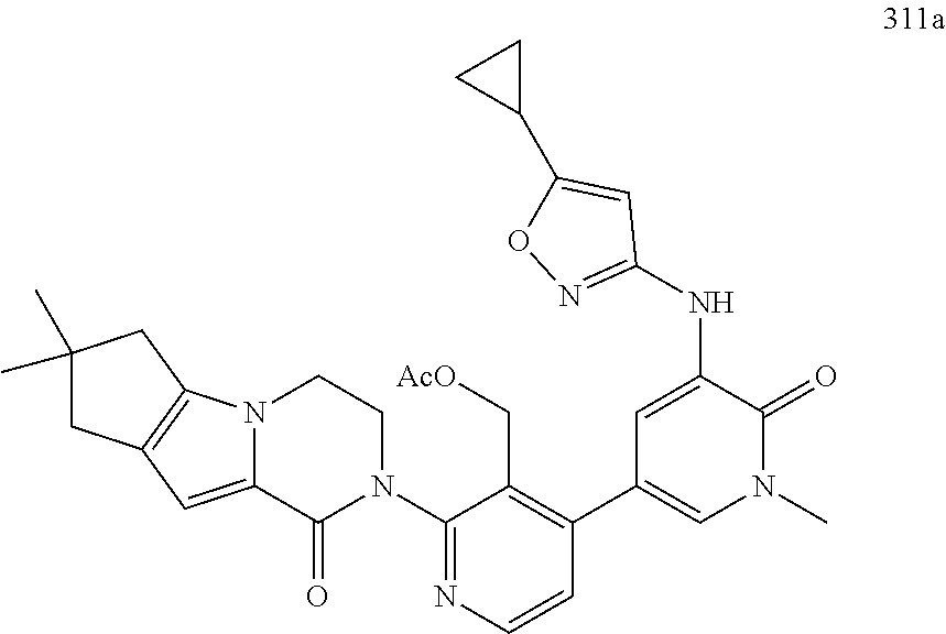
N12C(=CC3=C1CC(C)(C)C3)C(=O)N(C1=NC=CC(C3=CN(C)C(=O)C(NC4=NOC(C5CC5)=C4)=C3)=C1C[AcO])CC2
